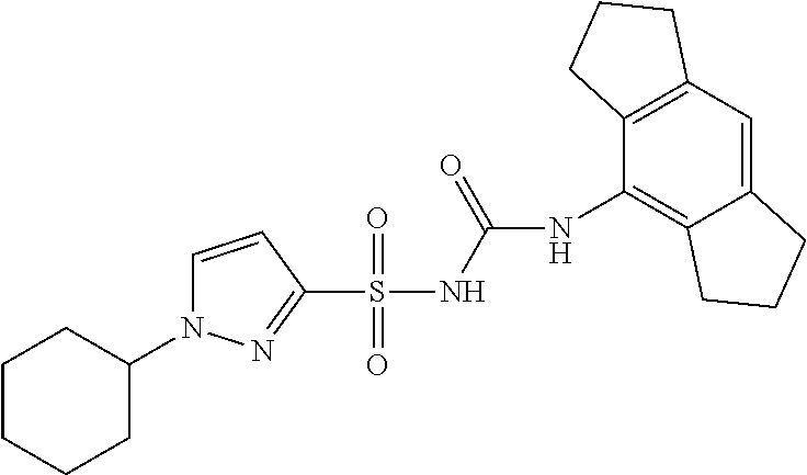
C1=CC(S(NC(=O)NC2=C3C(=CC4=C2CCC4)CCC3)(=O)=O)=NN1C1CCCCC1
